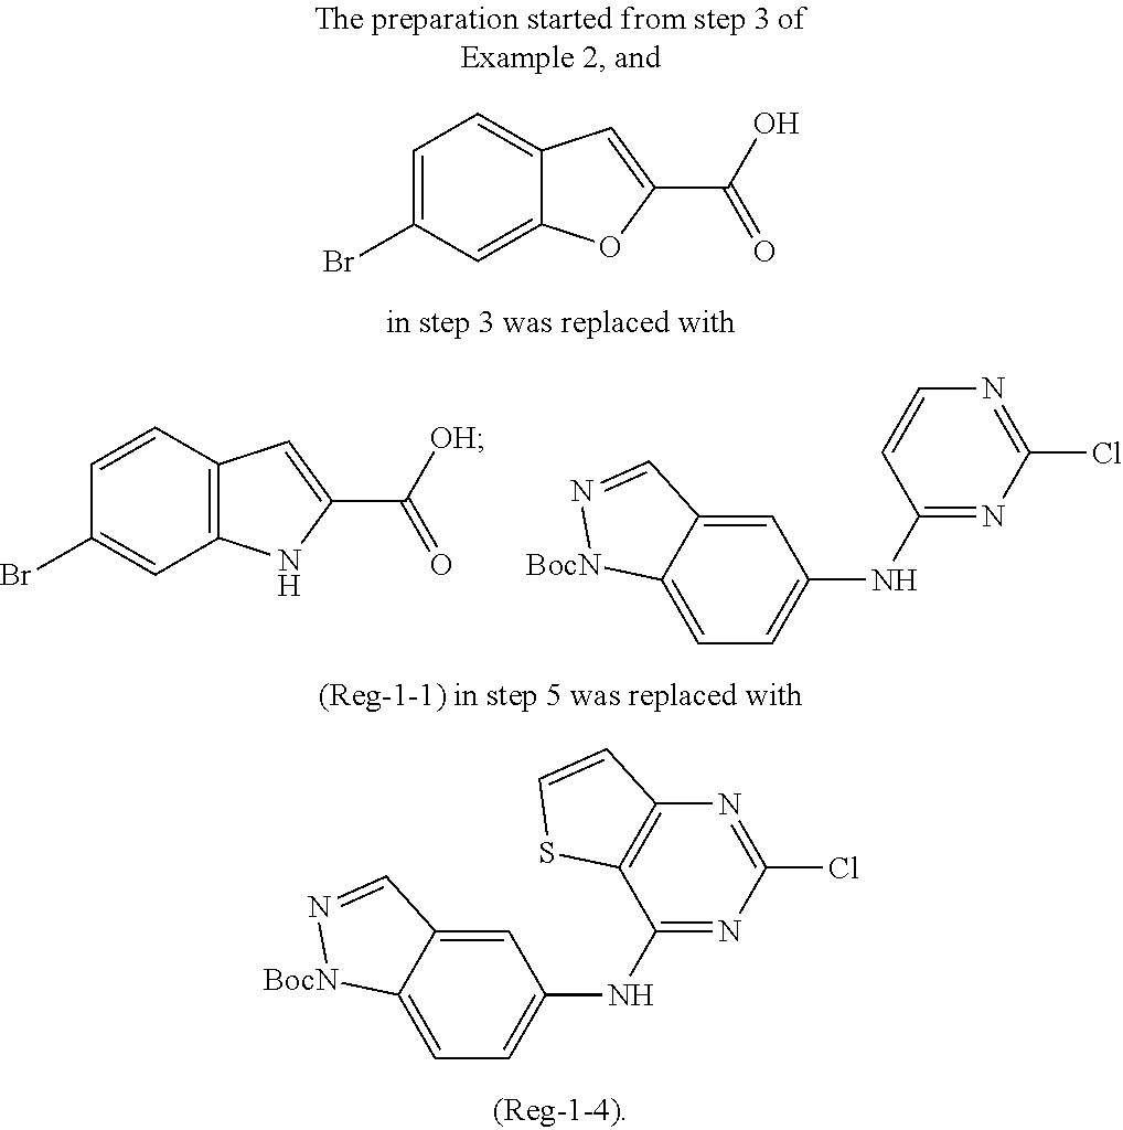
C12=C(C=CC(Br)=C1)C=C(C([OH])=O)N2.C1=C2C(=CC=C1NC1=NC(Cl)=NC=C1)[BocN]N=C2.C12=CC(Br)=CC=C1C=C(C(O)=O)O2.C1=C2C(=CC=C1NC1=NC(Cl)=NC3=C1SC=C3)[BocN]N=C2
